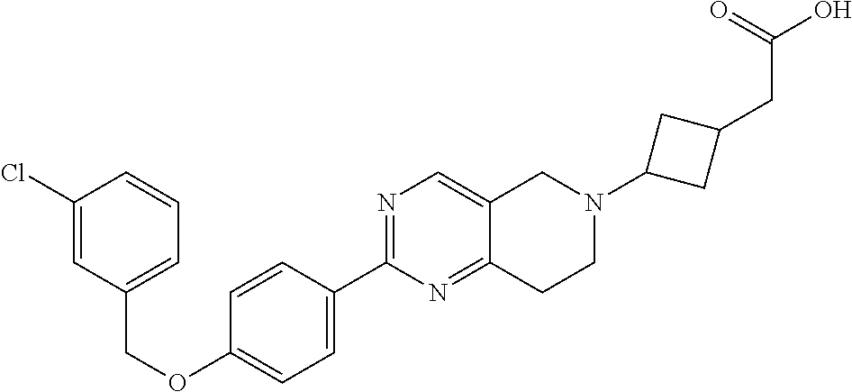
C1(Cl)=CC(COC2=CC=C(C3=NC=C4C(=N3)CCN(C3CC(CC(O)=O)C3)C4)C=C2)=CC=C1
